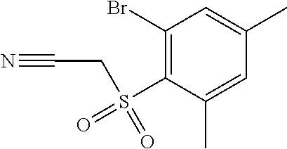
C1(Br)=C(S(=O)(=O)CC#N)C(C)=CC(C)=C1
